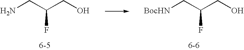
NCC(CO)F.[BocHN]CC(CO)F
